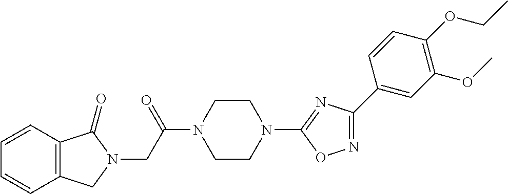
C1=CC2=C(C=C1)CN(CC(N1CCN(C3=NC(C4=CC(OC)=C(OCC)C=C4)=NO3)CC1)=O)C2=O
